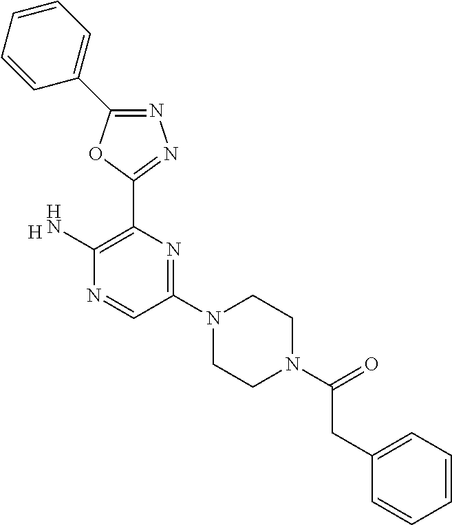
N1=C(C2=CC=CC=C2)OC(C2=C(N)N=CC(N3CCN(C(=O)CC4=CC=CC=C4)CC3)=N2)=N1.[H]
